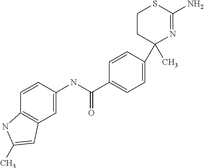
C1(C)(C2=CC=C(C(=O)NC3=CC4=C(C=C3)NC(C)=C4)C=C2)N=C(N)SCC1
